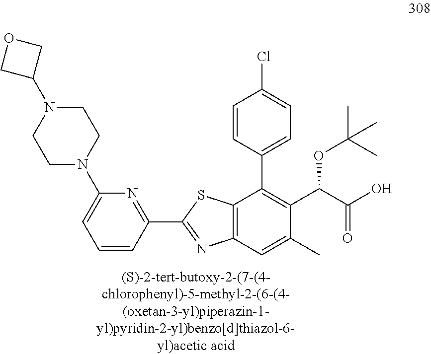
C12=C(C=C(C)C(C(C(O)=O)OC(C)(C)C)=C1C1=CC=C(Cl)C=C1)N=C(C1=NC(N3CCN(C4COC4)CC3)=CC=C1)S2
